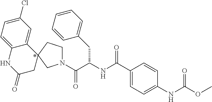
C(C(NC(C1=CC=C(NC(OC)=O)C=C1)=O)CC1=CC=CC=C1)(=O)N1CCC2(C1)C1=CC(Cl)=CC=C1NC(=O)C2
